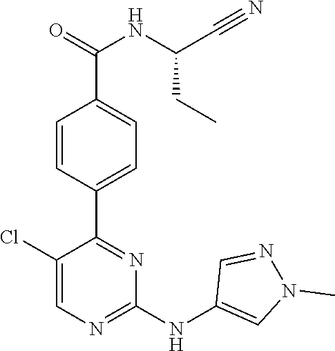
C1(C2=NC(NC3=CN(C)N=C3)=NC=C2Cl)=CC=C(C(=O)NC(C#N)CC)C=C1
